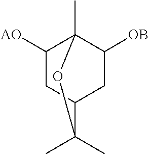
C1([AO])CC2CC([OB])C1(C)OC2(C)C
